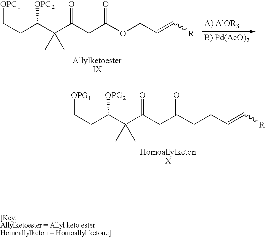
[OPG1]CCC(C(C(CC(OCC=C[R])=O)=O)(C)C)[OPG2].[OPG1]CCC(C(C(CC(CCC=C[R])=O)=O)(C)C)[OPG2]
